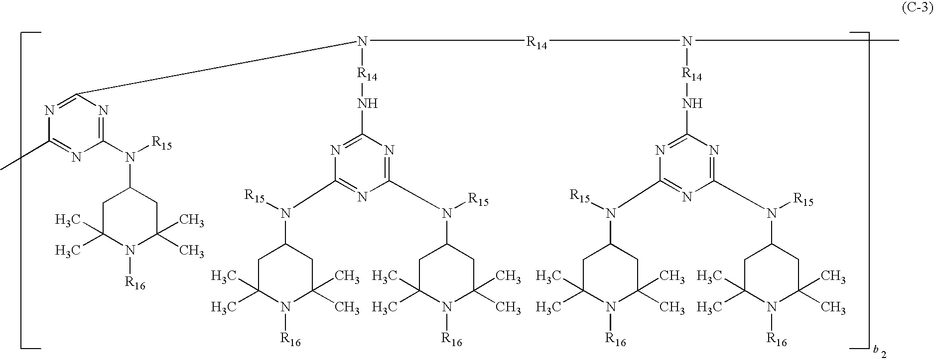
N1=C(N([R14]NC2=NC(N([R15])C3CC(C)(C)N([R16])C(C)(C)C3)=NC(N([R15])C3CC(C)(C)N([R16])C(C)(C)C3)=N2)[R14]N(C)[R14]NC2=NC(N([R15])C3CC(C)(C)N([R16])C(C)(C)C3)=NC(N([R15])C3CC(C)(C)N([R16])C(C)(C)C3)=N2)N=C(N([R15])C2CC(C)(C)N([R16])C(C)(C)C2)N=C1C
